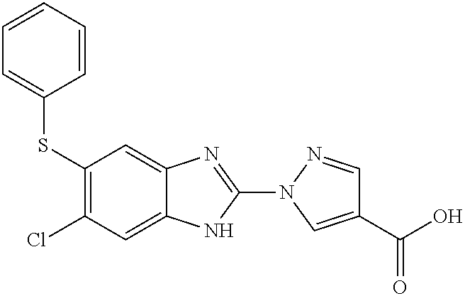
S(C1=C(Cl)C=C2C(=C1)N=C(N1C=C(C(=O)O)C=N1)N2)C1=CC=CC=C1
